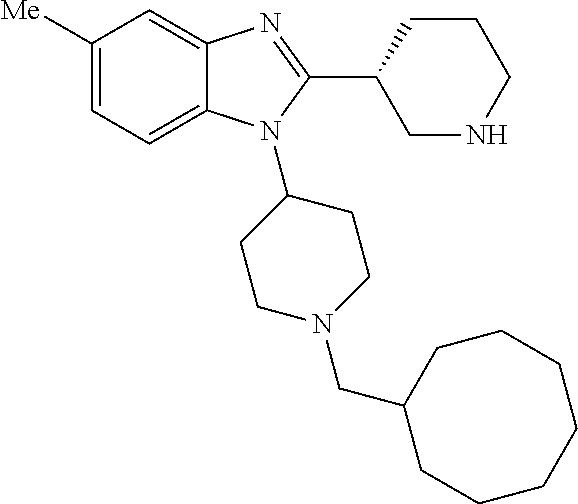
C1([Me])=CC=C2C(=C1)N=C(C1CCCNC1)N2C1CCN(CC2CCCCCCC2)CC1
